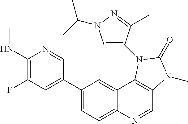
C1(NC)=C(F)C=C(C2=CC=C3C(=C2)C2=C(C=N3)N(C)C(=O)N2C2=CN(C(C)C)N=C2C)C=N1
